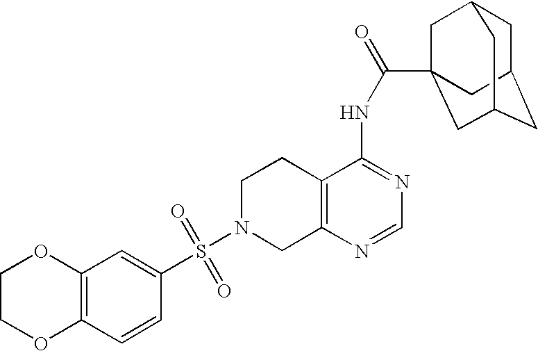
C1N(S(=O)(=O)C2=CC3=C(C=C2)OCCO3)CC2=C(C1)C(NC(=O)C13CC4CC(CC(C1)C4)C3)=NC=N2
